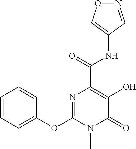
O1N=CC(NC(C2=C(O)C(=O)N(C)C(OC3=CC=CC=C3)=N2)=O)=C1
